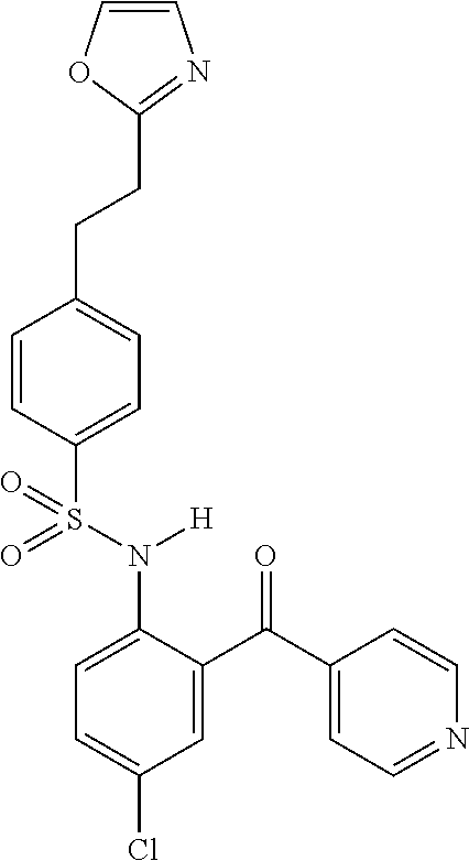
C1=C(N(S(C2=CC=C(CCC3=NC=CO3)C=C2)(=O)=O)[H])C(C(C2=CC=NC=C2)=O)=CC(Cl)=C1
